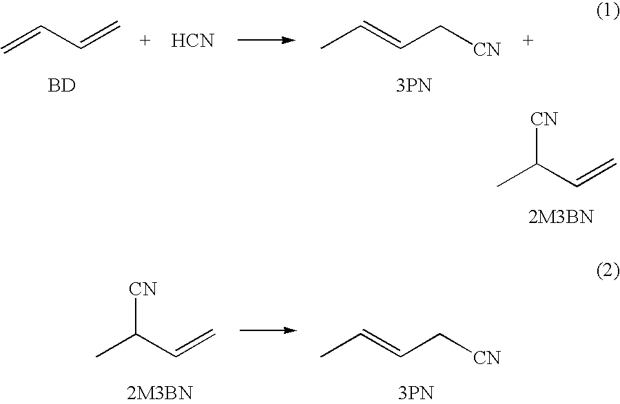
C=CC=C.[HCN].CC=CC[CN].[3PN].[BD].[CN]C(C=C)C.[CN]C(C=C)C.C(=CC[CN])C.[3PN]
